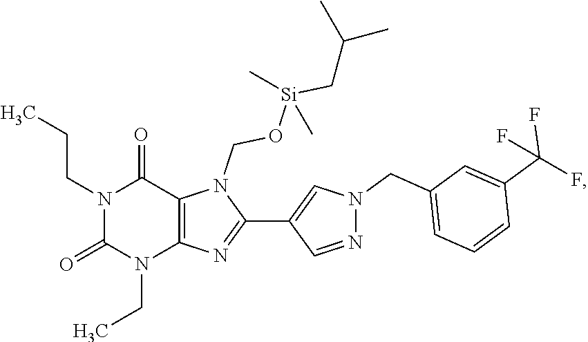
N1(CCC)C(=O)N(CC)C2=C(C1=O)N(CO[Si](CC(C)C)(C)C)C(C1=CN(CC3=CC=CC(C(F)(F)F)=C3)N=C1)=N2
